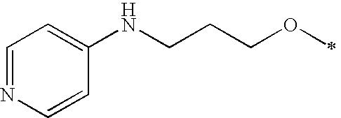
C1=NC=CC(NCCCOC)=C1
